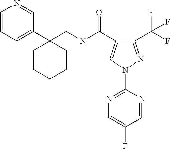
C(NC(=O)C1=CN(C2=NC=C(F)C=N2)N=C1C(F)(F)F)C1(C2=CC=CN=C2)CCCCC1
